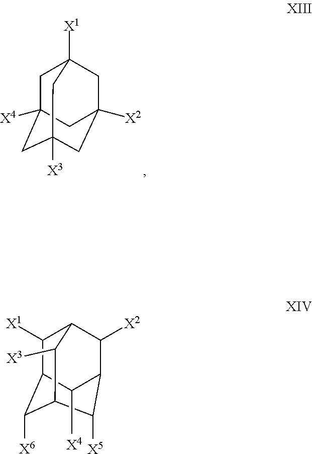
C1C2([X4])CC3([X3])CC([X2])(CC1([X1])C3)C2.C1([X1])C2C([X6])C3C([X5])C(C([X2])C1C3[X3])C2[X4]
